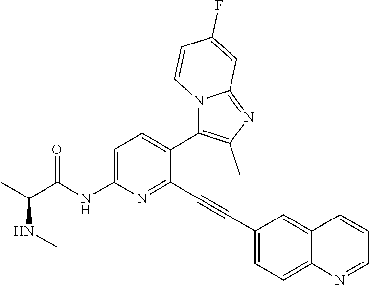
C1=C(NC(C(C)NC)=O)N=C(C#CC2=CC=C3C(=C2)C=CC=N3)C(C2=C(C)N=C3N2C=CC(F)=C3)=C1
